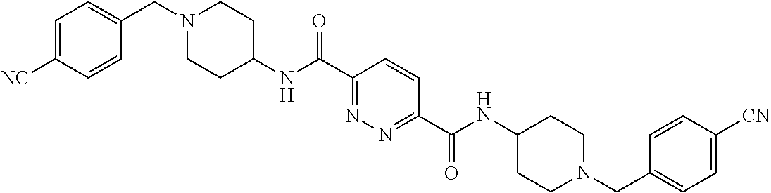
N(C(C1=NN=C(C(=O)NC2CCN(CC3=CC=C([CN])C=C3)CC2)C=C1)=O)C1CCN(CC2=CC=C([NC])C=C2)CC1
